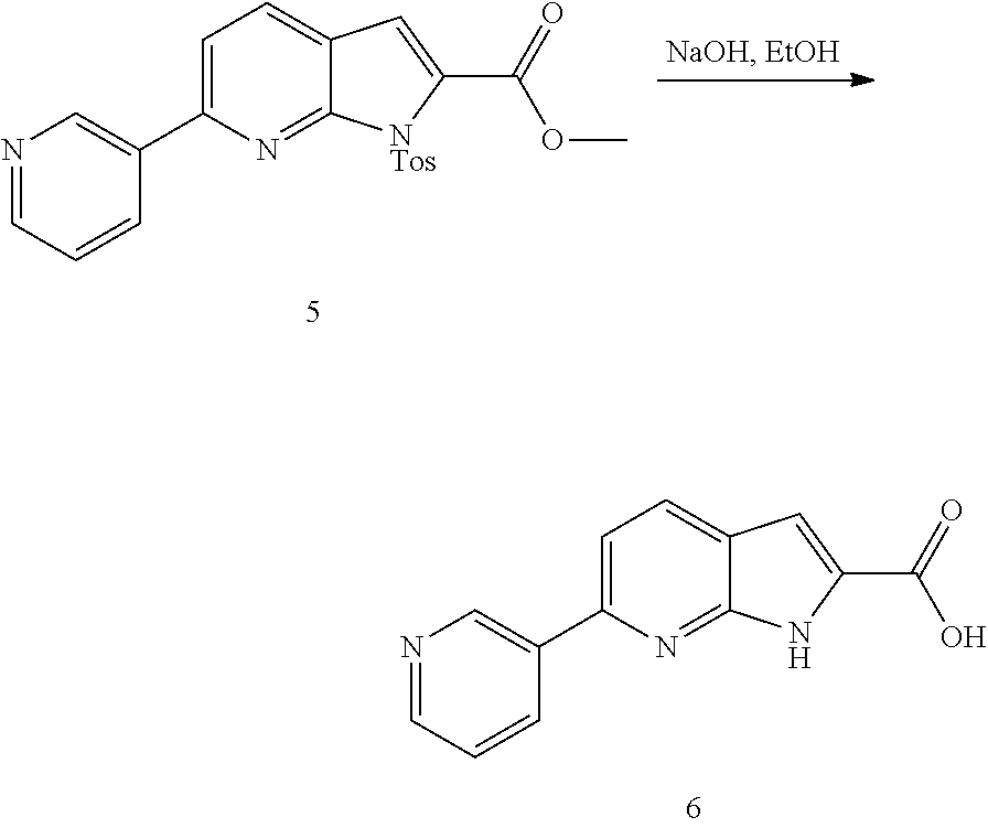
C1=C(C2=CN=CC=C2)N=C2C(=C1)C=C(C(=O)O)N2.C1=C(C2=CN=CC=C2)N=C2C(=C1)C=C(C(=O)OC)[NTos]2
